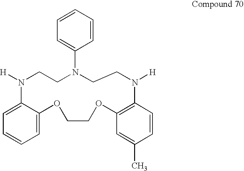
C1=CC=C2C(=C1)N([H])CCN(C1=CC=CC=C1)CCN([H])C1=C(OCCO2)C=C(C)C=C1
